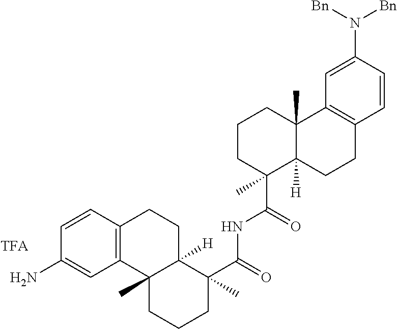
C1=CC2=C(C=C1N)C1(C)C([H])(CC2)C(C(=O)NC(C2(C)C3([H])C(C)(CCC2)C2=C(CC3)C=CC(N([Bn])[Bn])=C2)=O)(C)CCC1
